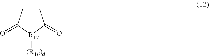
C1=CC(=O)[R17]([(R16)d])C1=O
